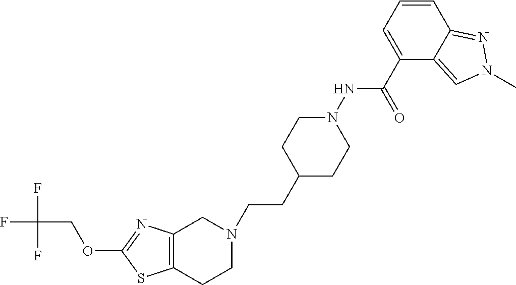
C(F)(F)(F)COC1=NC2=C(S1)CCN(CCC1CCN(NC(C3=CC=CC4=NN(C)C=C34)=O)CC1)C2
